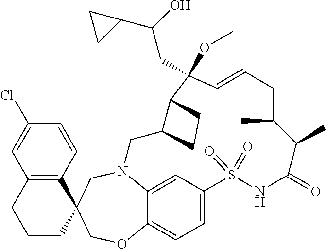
N12C3=CC(=CC=C3OCC3(C4=C(C=C(Cl)C=C4)CCC3)C1)S(=O)(=O)NC(=O)C(C)C(C)CC=CC(OC)(CC(C1CC1)O)C1C(C2)CC1
